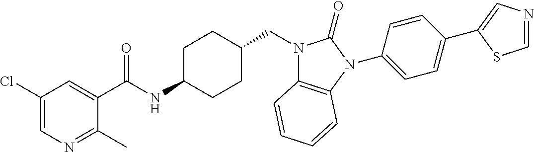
C1(Cl)=CN=C(C)C(C(NC2CCC(CN3C4=C(N(C5=CC=C(C6=CN=CS6)C=C5)C3=O)C=CC=C4)CC2)=O)=C1
